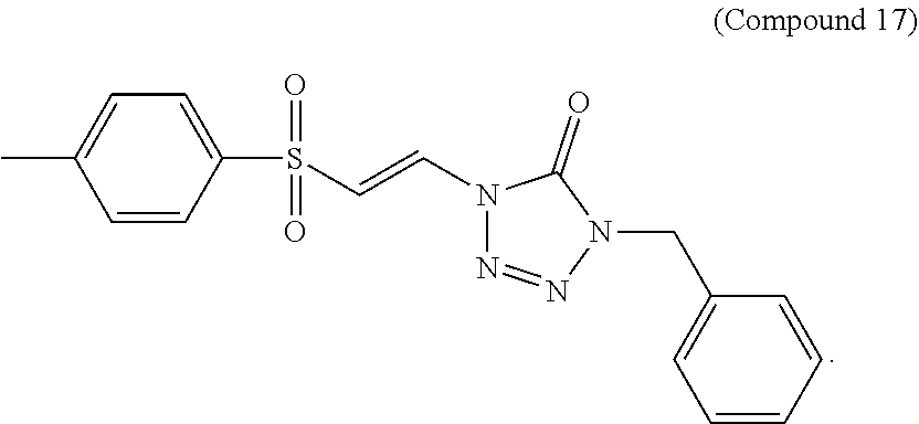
C1=CC(S(C=CN2N=NN(CC3=CC=CC=C3)C2=O)(=O)=O)=CC=C1C
